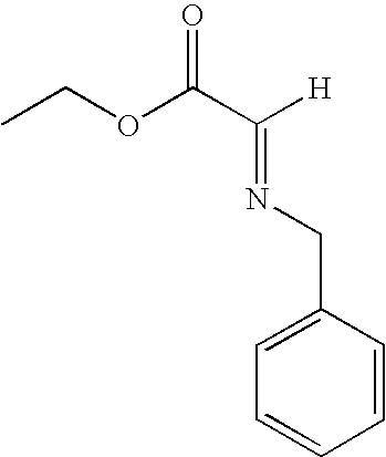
CCOC(C([H])=NCC1=CC=CC=C1)=O
